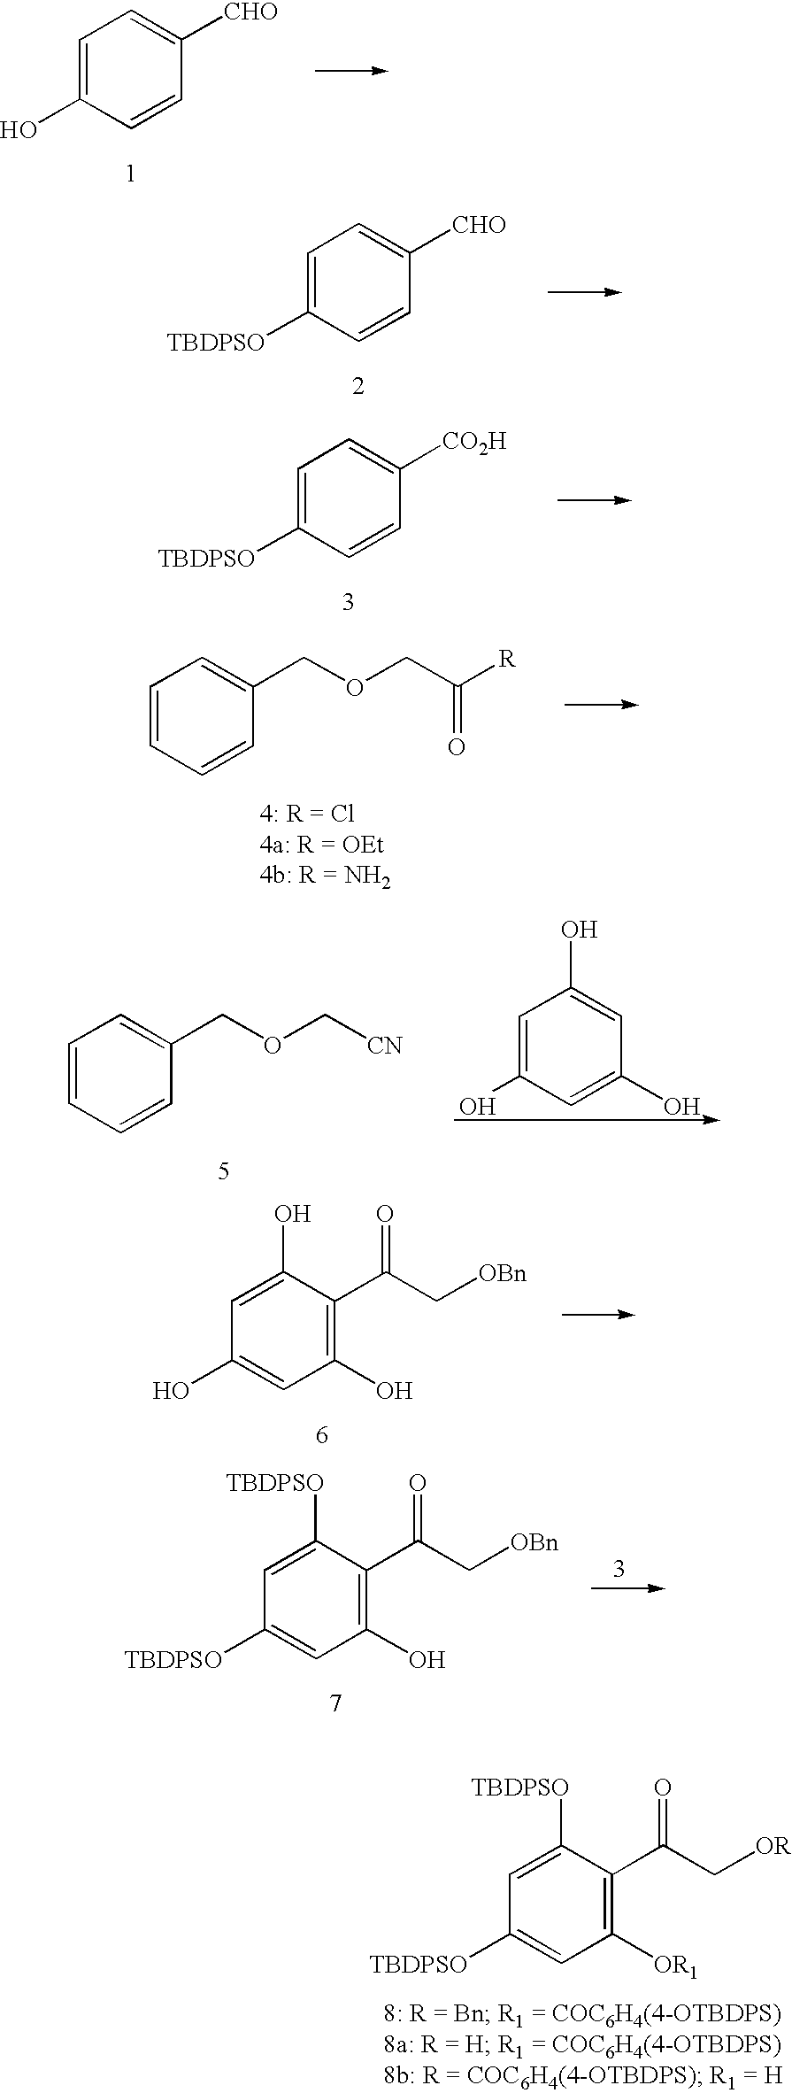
C1([TBDPSO])=CC([OR1])=C(C(C[OR])=O)C([TBDPSO])=C1.C1=C(O)C=CC([CHO])=C1.C1=C([TBDPSO])C=CC([CHO])=C1.C1=C([TBDPSO])C=CC([CO2H])=C1.C1=CC=CC(COCC([R])=O)=C1.C1=CC=CC(COC[CN])=C1.C1=C(O)C=C(O)C=C1O.C1(O)=CC(O)=C(C(C[OBn])=O)C(O)=C1.C1([TBDPSO])=CC(O)=C(C(C[OBn])=O)C([TBDPSO])=C1
